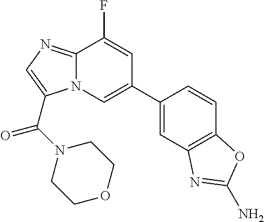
C1(C2=CN3C(=NC=C3C(N3CCOCC3)=O)C(F)=C2)=CC2=C(C=C1)OC(N)=N2
